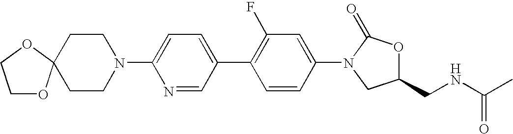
N1(C2=CC=C(C3=C(F)C=C(N4C(=O)OC(CNC(C)=O)C4)C=C3)C=N2)CCC2(CC1)OCCO2
